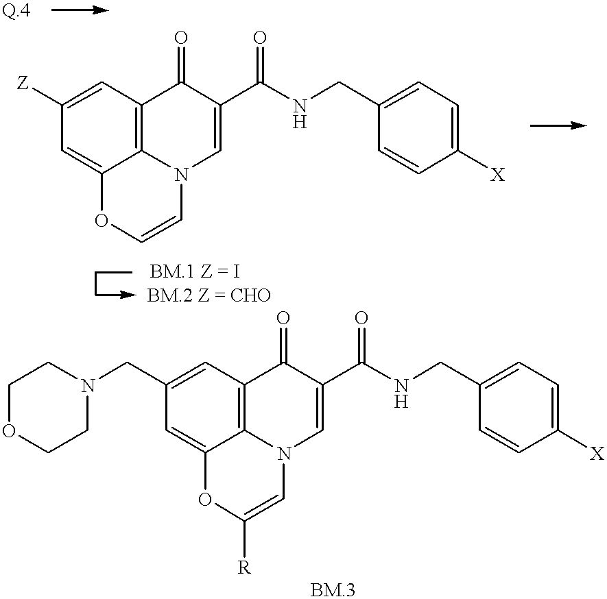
C12=C3C=C(CN4CCOCC4)C=C1OC([R])=CN2C=C(C(NCC1=CC=C([X])C=C1)=O)C3=O.C12=C3C=C([Z])C=C1OC=CN2C=C(C(NCC1=CC=C([X])C=C1)=O)C3=O
